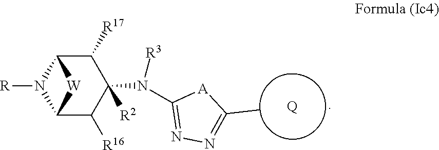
N1([R])C2C([R16])C([R2])(N([R3])C3=NN=C(C)[A]3)C([R17])C1[W]2.[Q]
